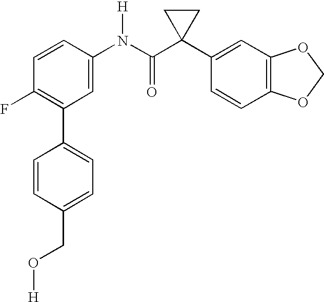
C1=CC(N(C(C2(C3=CC4=C(C=C3)OCO4)CC2)=O)[H])=CC(C2=CC=C(CO[H])C=C2)=C1F
